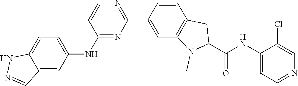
C12=CC=C(NC3=NC(C4=CC5=C(C=C4)CC(C(NC4=CC=NC=C4Cl)=O)N5C)=NC=C3)C=C1C=NN2
